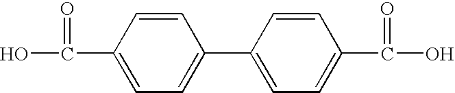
C1(C(=O)O)=CC=C(C2=CC=C(C(=O)O)C=C2)C=C1
